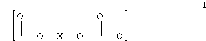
CC(=O)O[X]OC(=O)OC
